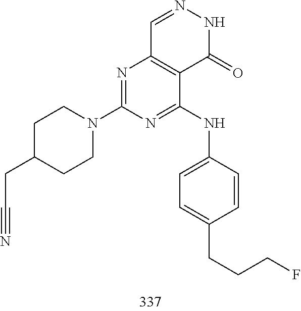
C1=NNC(=O)C2=C1N=C(N1CCC(CC#N)CC1)N=C2NC1=CC=C(CCCF)C=C1
